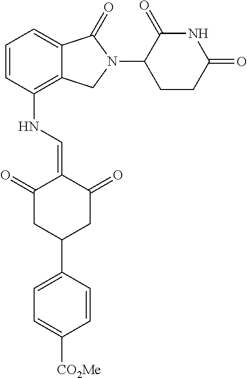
C1=CC(NC=C2C(=O)CC(C3=CC=C([CO2Me])C=C3)CC2=O)=C2C(=C1)C(=O)N(C1CCC(=O)NC1=O)C2
